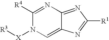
C1([R4])=NC2=NC([R1])=NC2=CN1[X][R3]
